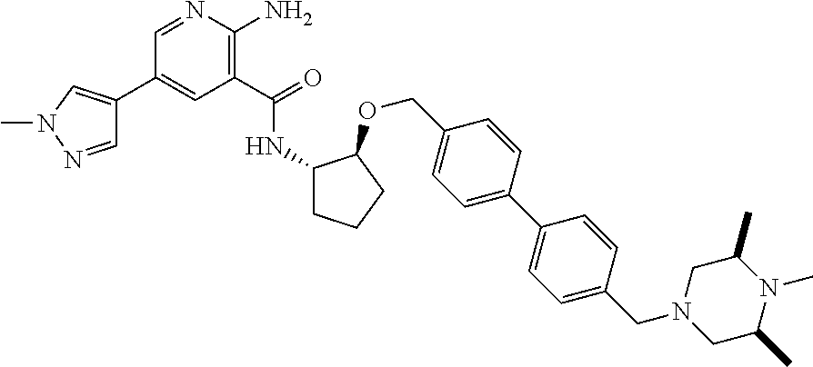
C1(C(=O)NC2CCCC2OCC2=CC=C(C3=CC=C(CN4CC(C)N(C)C(C)C4)C=C3)C=C2)=C(N)N=CC(C2=CN(C)N=C2)=C1
